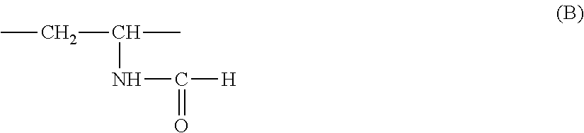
C(C(C)NC(=O)[H])C
